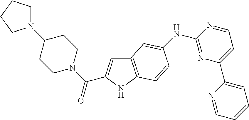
C12=C(NC(C(N3CCC(N4CCCC4)CC3)=O)=C1)C=CC(NC1=NC(C3=CC=CC=N3)=CC=N1)=C2
